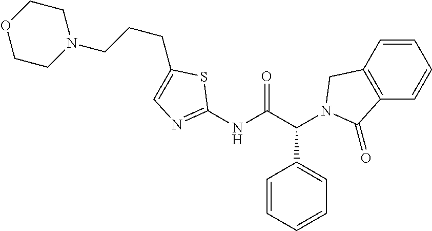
C1(NC(C(C2=CC=CC=C2)N2CC3=C(C=CC=C3)C2=O)=O)=NC=C(CCCN2CCOCC2)S1
